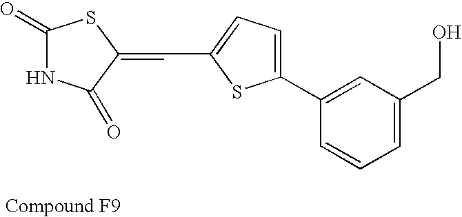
C(=C1C(=O)NC(=O)S1)C1=CC=C(C2=CC(CO)=CC=C2)S1
